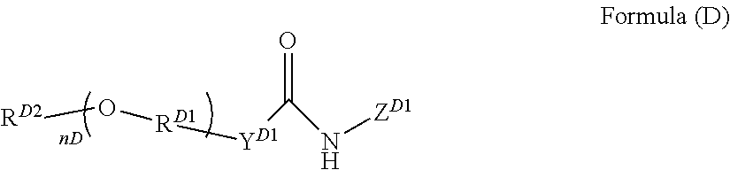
[RD2]O[RD1][YD1]C(N[ZD1])=O
